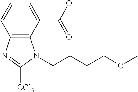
C12=C(C(C(OC)=O)=CC=C1)N(CCCCOC)C([CCl3])=N2
